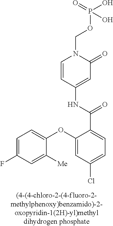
P(OCN1C=CC(NC(C2=CC=C(Cl)C=C2OC2=CC=C(F)C=C2[Me])=O)=CC1=O)(O)(O)=O
